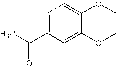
C1=C(C(C)=O)C=C2C(=C1)OCCO2
